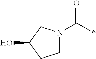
C(*)(=O)N1CCC(O)C1
